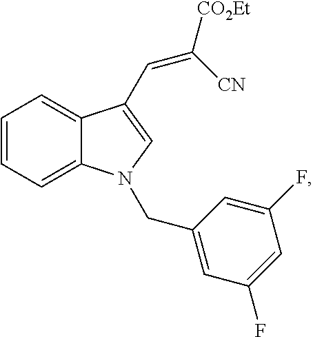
C1=CC=C2C(=C1)C(C=C([CO2Et])[CN])=CN2CC1=CC(F)=CC(F)=C1
